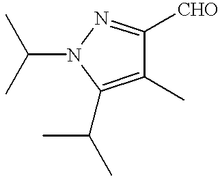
C1(C)=C(C(C)C)N(C(C)C)N=C1[CHO]
